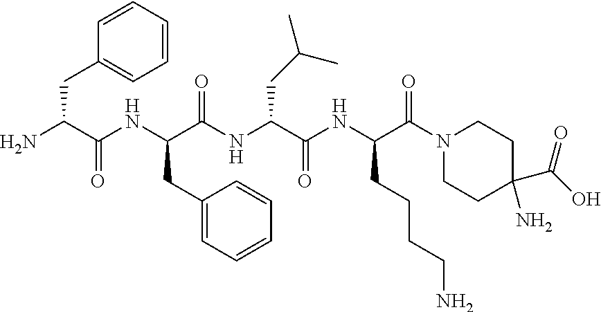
NC(C(NC(C(NC(C(NC(C(N1CCC(C(O)=O)(N)CC1)=O)CCCCN)=O)CC(C)C)=O)CC1=CC=CC=C1)=O)CC1=CC=CC=C1
